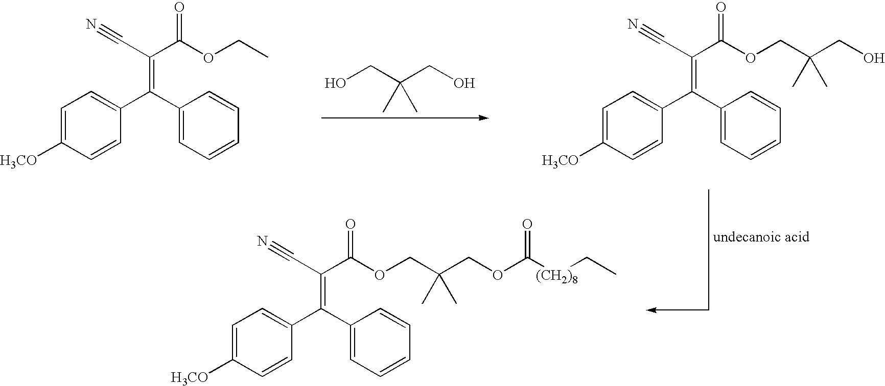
OCC(CO)(C)C.C1=C([H3CO])C=CC(C(C2=CC=CC=C2)=C(C#N)C(OCC)=O)=C1.C1=C([H3CO])C=CC(C(C2=CC=CC=C2)=C(C#N)C(OCC(CO)(C)C)=O)=C1.C1=C([H3CO])C=CC(C(C2=CC=CC=C2)=C(C#N)C(OCC(COC([(CH2)8]CC)=O)(C)C)=O)=C1
